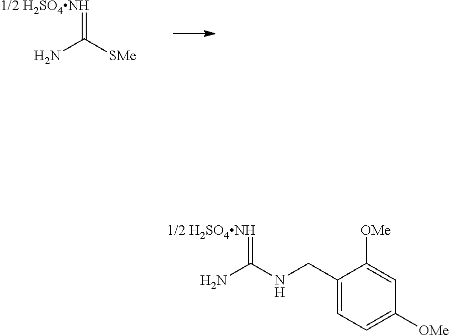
[1/2 H2SO4NH]=C(N)[SMe].[1/2 H2SO4NH]=C(N)NCC1=CC=C([OMe])C=C1[OMe]
